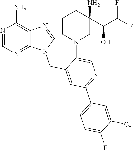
N1=CN=C2C(=C1N)N=CN2CC1=CC(C2=CC=C(F)C(Cl)=C2)=NC=C1N1CCCC(C(O)C(F)F)(N)C1
